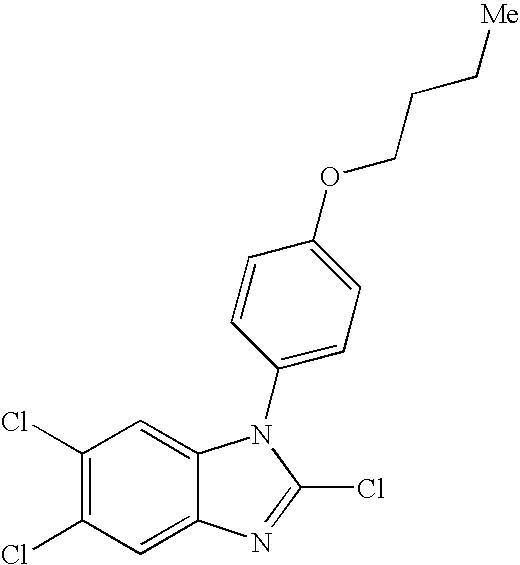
C1(Cl)=C(Cl)C=C2C(=C1)N(C1=CC=C(OCCC[Me])C=C1)C(Cl)=N2
